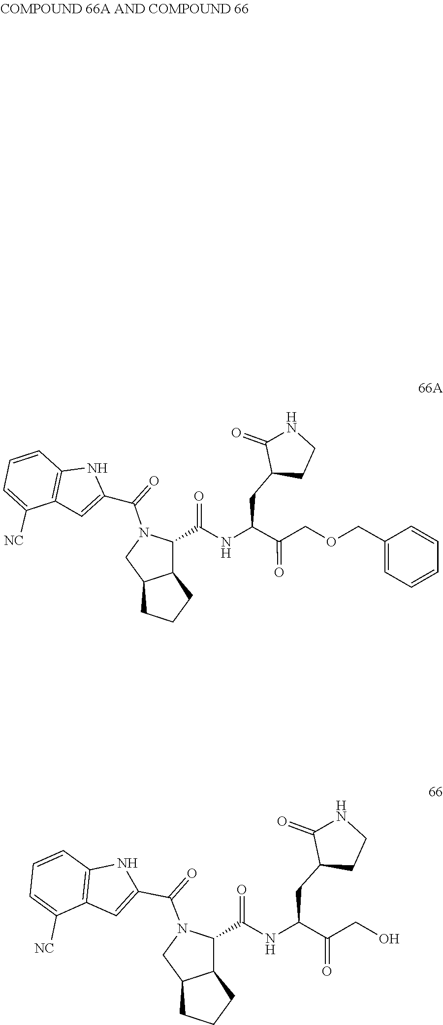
C1=CC=CC=C1COCC(C(NC(=O)C1N(C(C2=CC3=C(C=CC=C3[NC])N2)=O)CC2CCCC12)CC1C(=O)NCC1)=O.O=C(NC(C(=O)CO)CC1C(=O)NCC1)C1N(C(C2=CC3=C(C=CC=C3[NC])N2)=O)CC2CCCC12
